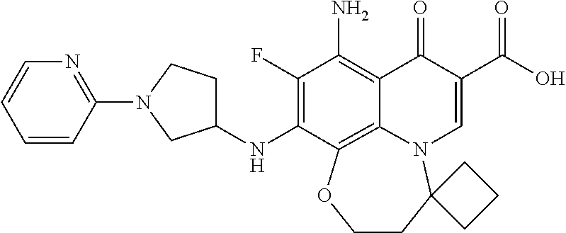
C1(F)=C(NC2CCN(C3=NC=CC=C3)C2)C2=C3C(=C1N)C(=O)C(C(=O)O)=CN3C1(CCO2)CCC1
